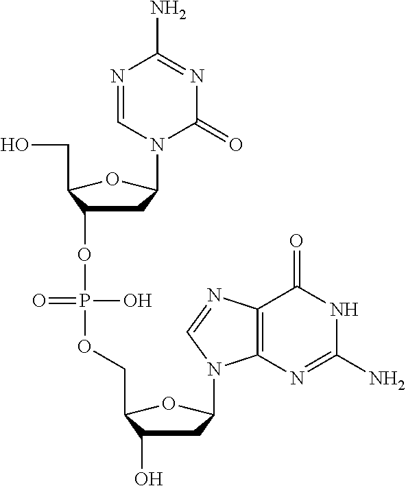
C1C(OP(OCC2C(O)CC(N3C4=C(C(=O)NC(N)=N4)N=C3)O2)(O)=O)C(CO)OC1N1C(=O)N=C(N)N=C1
